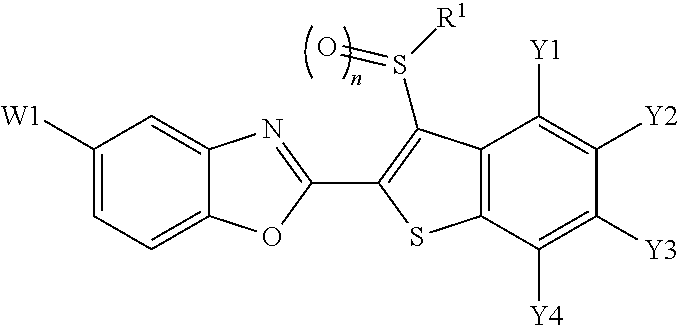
C12=CC([W1])=CC=C1OC(C1=C(S([R1])=O)C3=C(C([Y4])=C([Y3])C([Y2])=C3[Y1])S1)=N2
